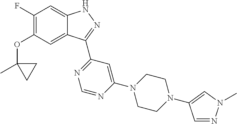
O(C1=C(F)C=C2C(=C1)C(C1=NC=NC(N3CCN(C4=CN(C)N=C4)CC3)=C1)=NN2)C1(C)CC1
